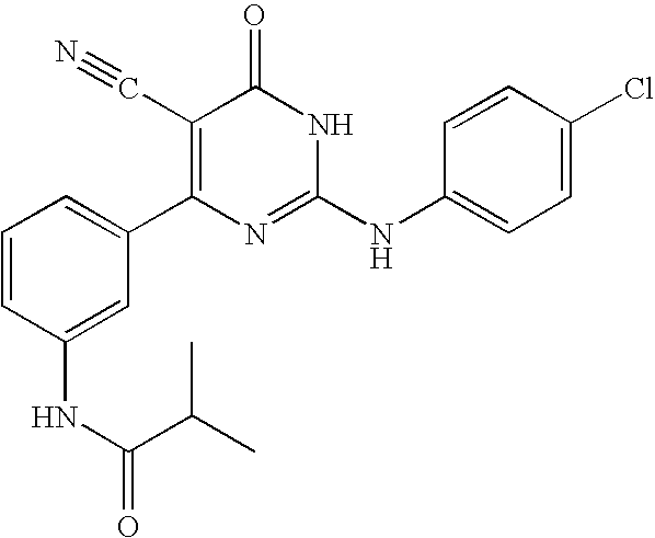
C1(NC(C(C)C)=O)=CC(C2=C(C#N)C(=O)NC(NC3=CC=C(Cl)C=C3)=N2)=CC=C1
